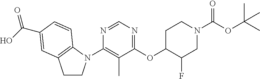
C1(N2CCC3=C2C=CC(C(O)=O)=C3)=C(C)C(OC2C(F)CN(C(OC(C)(C)C)=O)CC2)=NC=N1
